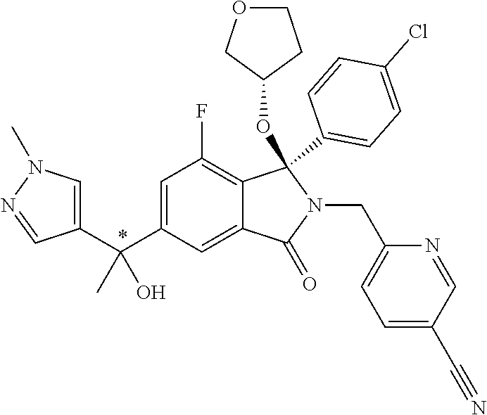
C1=C(C(C2=CN(C)N=C2)(C)O)C=C2C(=C1F)C(C1=CC=C(Cl)C=C1)(OC1CCOC1)N(CC1=CC=C(C#N)C=N1)C2=O
